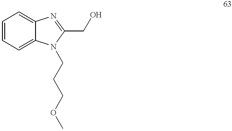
C1=CC=C2C(=C1)N=C(CO)N2CCCOC
